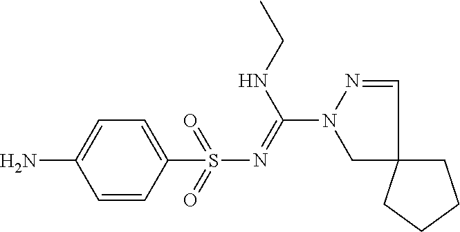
C1=CC(S(N=C(NCC)N2CC3(C=N2)CCCC3)(=O)=O)=CC=C1N
